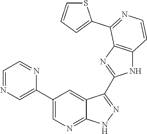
C1=NC=C(C2=CN=C3C(=C2)C(C2=NC4=C(N2)C=CN=C4C2=CC=CS2)=N[N H]3)N=C1
